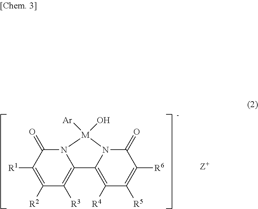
N12C(=O)C([R1])=C([R2])C([R3])=C1C1=C([R4])C([R5])=C([R6])C(=O)N1[M]2([Ar])O
